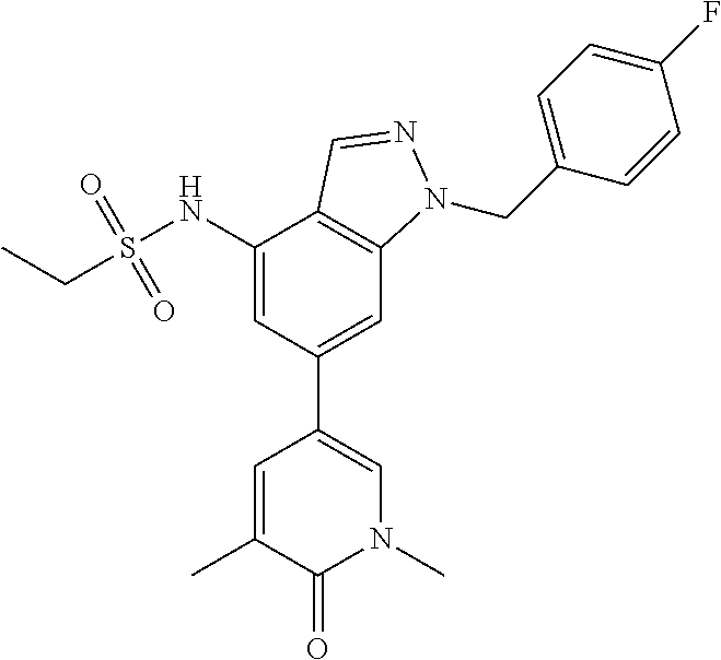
CC1=CC(C2=CC3=C(C(NS(CC)(=O)=O)=C2)C=NN3CC2=CC=C(F)C=C2)=CN(C)C1=O
